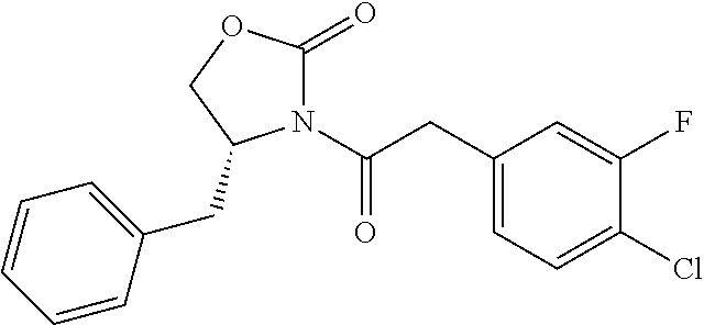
C1=CC(CC2N(C(CC3=CC=C(Cl)C(F)=C3)=O)C(=O)OC2)=CC=C1
